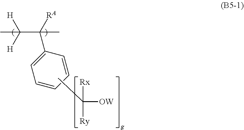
C(C([RA])(C1=CC=CC=C1)C)([H])([H])C.CC([OW])([Rx])[Ry]
